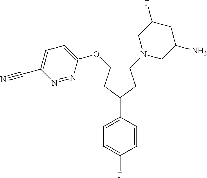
C1=C(F)C=CC(C2CC(OC3=CC=C(C#N)N=N3)C(N3CC(N)CC(F)C3)C2)=C1
